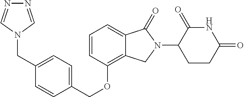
C(OC1=C2C(=CC=C1)C(=O)N(C1C(=O)NC(=O)CC1)C2)C1=CC=C(CN2C=NN=C2)C=C1
